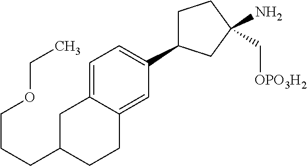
C1(CCCOCC)CCC2=CC(C3CCC(N)(C[OPO3H2])C3)=CC=C2C1
